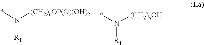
*N([(CH2)nOP(O)(OH)2])[R1].*N([(CH2)nOH])[R1]
